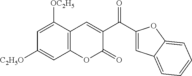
C12=C(C([OC2H5])=CC([C2H5O])=C1)C=C(C(C1=CC3=CC=CC=C3O1)=O)C(=O)O2
